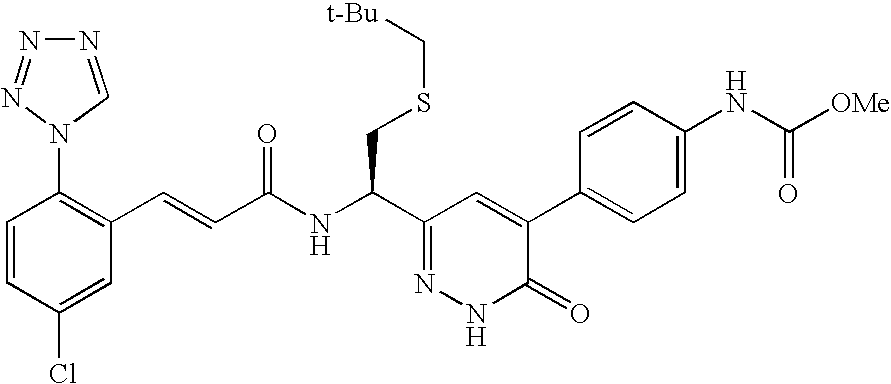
C1=CC(Cl)=CC(C=CC(NC(C2=NNC(=O)C(C3=CC=C(NC([OMe])=O)C=C3)=C2)CSC[t-Bu])=O)=C1N1C=NN=N1
